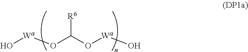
[Wa](OC([R6])O[Wa]O)O
